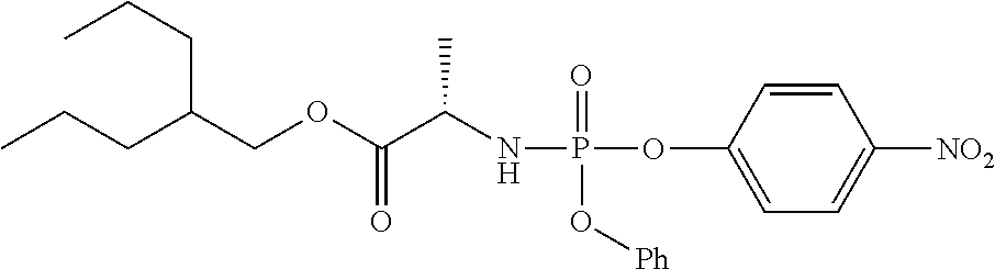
C1=CC(OP(=O)(O[Ph])NC(C(OCC(CCC)CCC)=O)C)=CC=C1[NO2]
